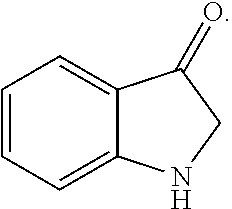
C1=CC=C2C(=C1)C(=O)CN2
